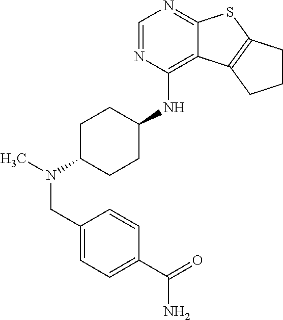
C1=NC(NC2CCC(N(CC3=CC=C(C(=O)N)C=C3)C)CC2)=C2C(=N1)SC1=C2CCC1
